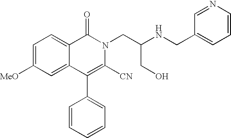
[MeO]C1=CC=C2C(=C1)C(C1=CC=CC=C1)=C([CN])N(CC(CO)NCC1=CC=CN=C1)C2=O
